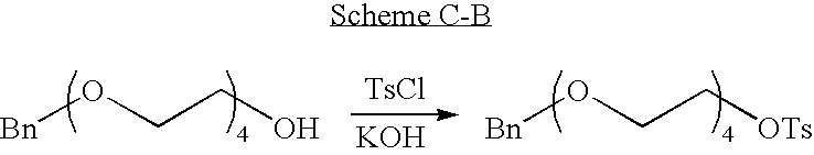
[Bn]OCCO.[TsCl].[KOH].[Bn]OCC[OTs]
